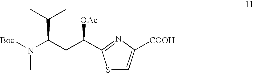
C(C(CC([OAc])C1=NC([COOH])=CS1)N([Boc])C)(C)C
